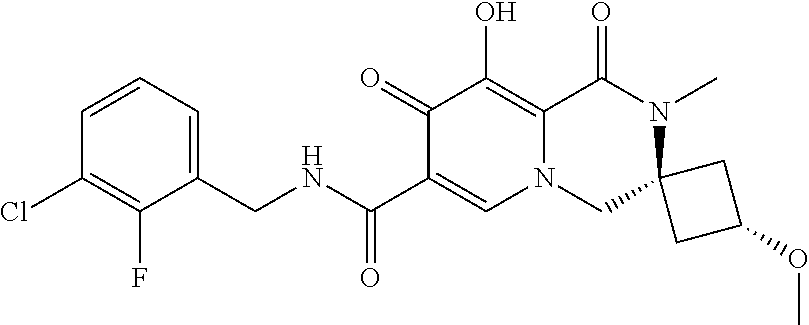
C1=CC=C(CNC(C2=CN3C(=C(O)C2=O)C(=O)N(C)C2(C3)CC(OC)C2)=O)C(F)=C1Cl
